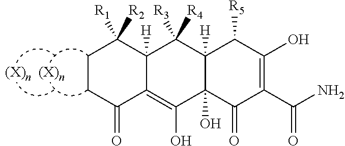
C1(=O)C2=C(O)C3(O)C([H])(C([R4])([R3])C2([H])C([R2])([R1])CC1)C([R5])C(O)=C(C(N)=O)C3=O
